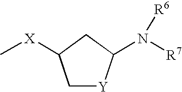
C1[Y]C(N([R7])[R6])CC1[X]C
